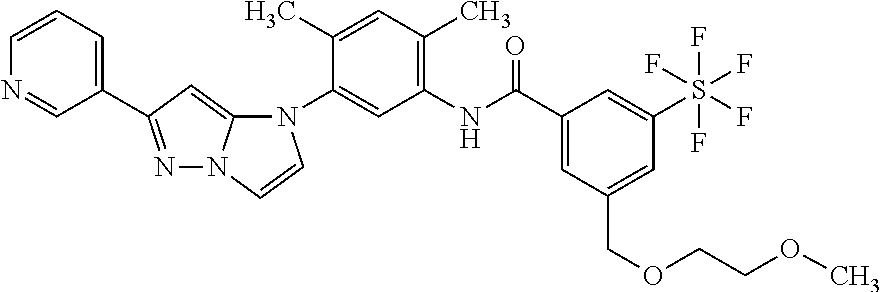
N1=C(C2=CC=CN=C2)C=C2N1C=CN2C1=CC(NC(C2=CC(COCCOC)=CC(S(F)(F)(F)(F)F)=C2)=O)=C(C)C=C1C
